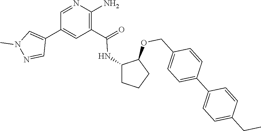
C1=NC(N)=C(C(NC2CCCC2OCC2=CC=C(C3=CC=C(CC)C=C3)C=C2)=O)C=C1C1=CN(C)N=C1
